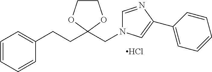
C1=CC=CC(CCC2(CN3C=NC(C4=CC=CC=C4)=C3)OCCO2)=C1.Cl
